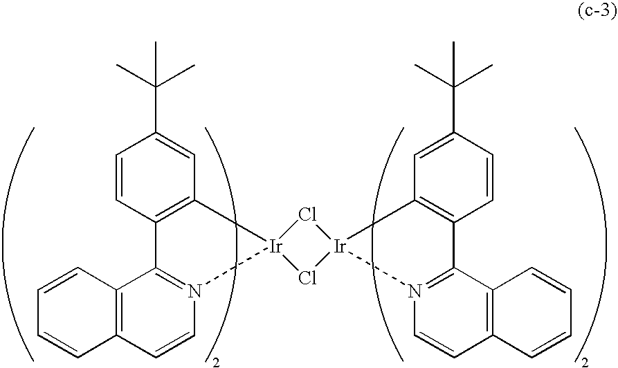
C1=CC2=C(C=C1C(C)(C)C)[Ir]1(N3=C2C2=C(C=C3)C=CC=C2)Cl[Ir]2(C3=C(C=CC(C(C)(C)C)=C3)C3=N2C=CC2=C3C=CC=C2)Cl1
